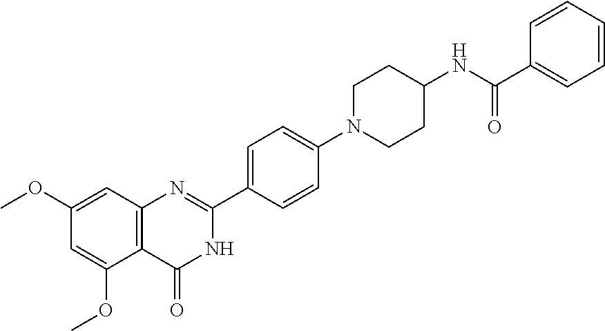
C1(OC)=CC2=C(C(OC)=C1)C(=O)NC(C1=CC=C(N3CCC(NC(C4=CC=CC=C4)=O)CC3)C=C1)=N2
